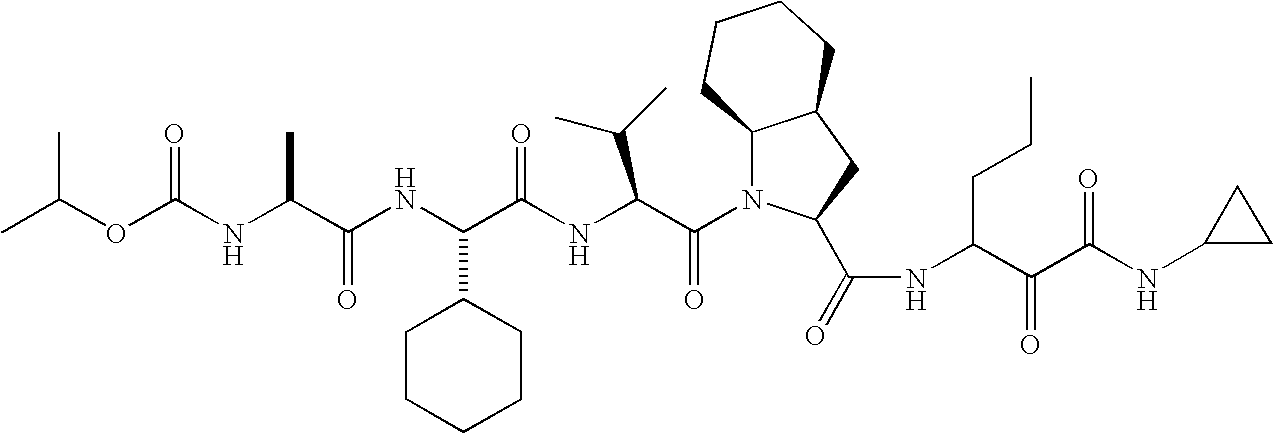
C(C(NC(C(NC(C(N1C2C(CC1C(=O)NC(C(C(NC1CC1)=O)=O)CCC)CCCC2)=O)C(C)C)=O)C1CCCCC1)=O)(NC(OC(C)C)=O)C
